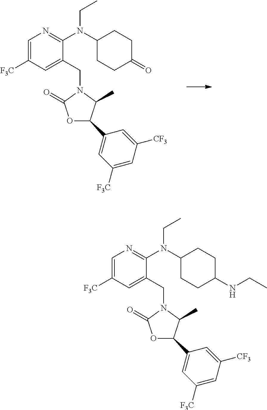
C1=C([F3C])C=C(CN2C(=O)OC(C3=CC([F3C])=CC([CF3])=C3)C2C)C(N(C2CCC(=O)CC2)CC)=N1.C1=C([F3C])C=C(CN2C(=O)OC(C3=CC([F3C])=CC([CF3])=C3)C2C)C(N(C2CCC(NCC)CC2)CC)=N1
